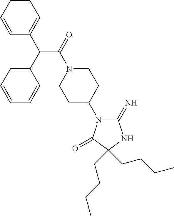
C1=CC=CC(C(C2=CC=CC=C2)C(=O)N2CCC(N3C(=N)NC(CCCC)(CCCC)C3=O)CC2)=C1
